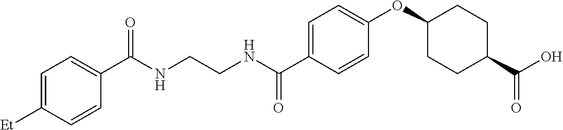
C1=C([Et])C=CC(C(NCCNC(C2=CC=C(OC3CCC(C(O)=O)CC3)C=C2)=O)=O)=C1
